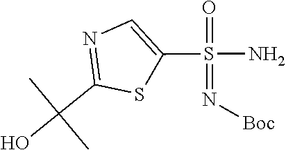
S(=N[Boc])(=O)(C1=CN=C(C(C)(O)C)S1)N
